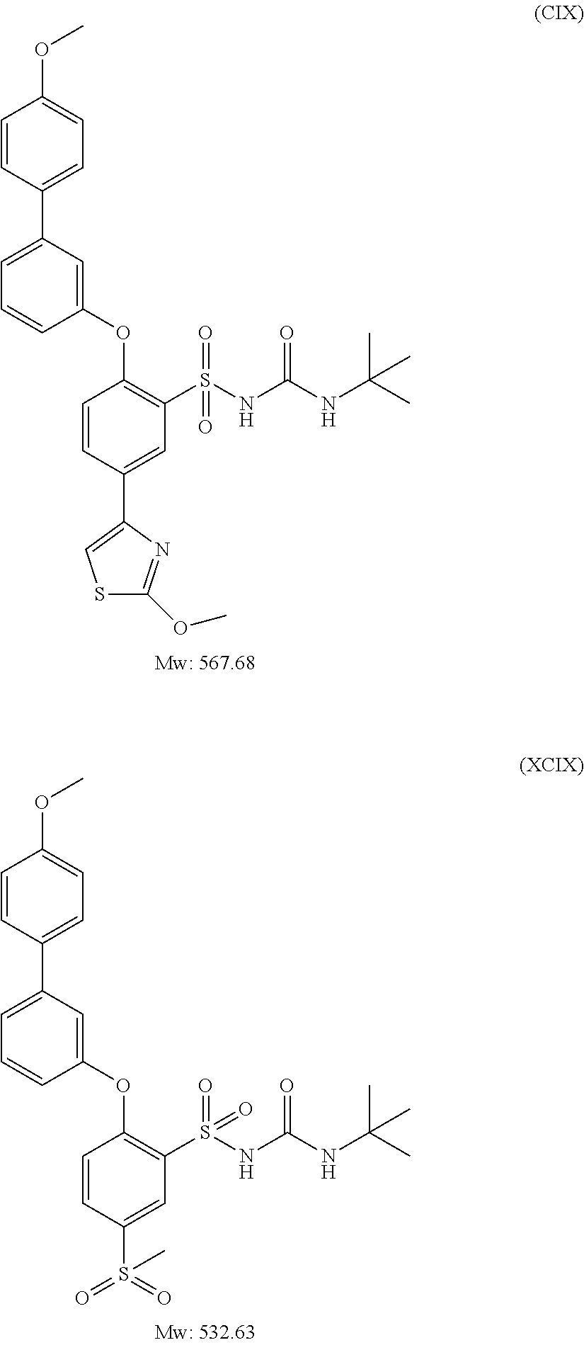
C1=C(C2=CC=C(OC)C=C2)C=C(OC2=C(S(NC(NC(C)(C)C)=O)(=O)=O)C=C(C3=CSC(OC)=N3)C=C2)C=C1.C1=C(C2=CC=C(OC)C=C2)C=C(OC2=C(S(NC(NC(C)(C)C)=O)(=O)=O)C=C(S(=O)(=O)C)C=C2)C=C1
